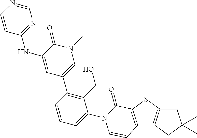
C1=CC(NC2=CC(C3=C(CO)C(N4C(=O)C5=C(C6=C(S5)CC(C)(C)C6)C=C4)=CC=C3)=CN(C)C2=O)=NC=N1
